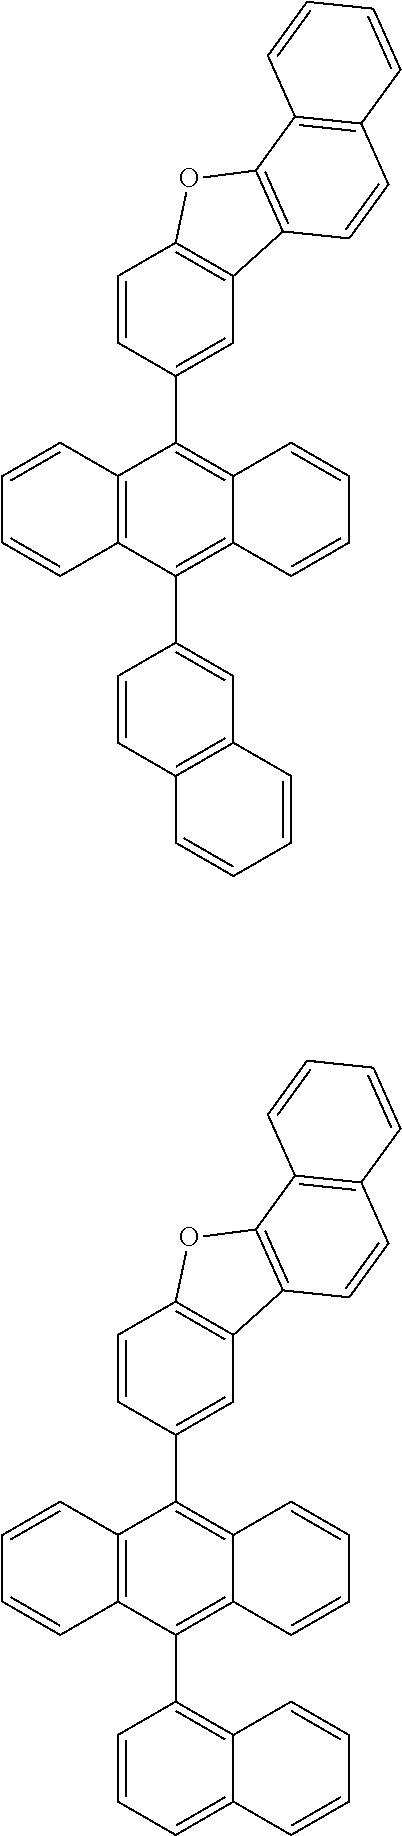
C12=C(C(C3=CC4=C(C=C3)C=CC=C4)=C3C(=C1C1=CC4=C(C=C1)OC1=C4C=CC4=C1C=CC=C4)C=CC=C3)C=CC=C2.C12=C(C(C3=C4C(=CC=C3)C=CC=C4)=C3C(=C1C1=CC4=C(C=C1)OC1=C4C=CC4=C1C=CC=C4)C=CC=C3)C=CC=C2
